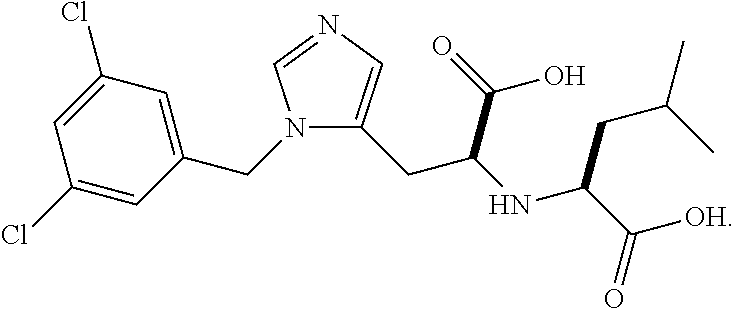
N1(CC2=CC(Cl)=CC(Cl)=C2)C(CC(NC(C([OH])=O)CC(C)C)C(=O)O)=CN=C1
